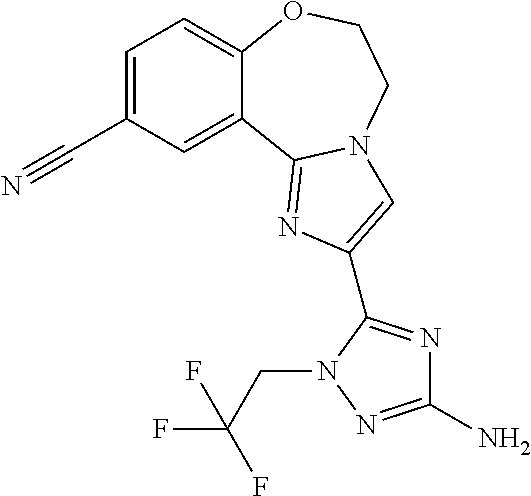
C1=C(C#N)C=C2C(=C1)OCCN1C2=NC(C2=NC(N)=NN2CC(F)(F)F)=C1
